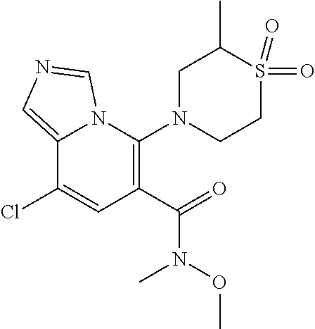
C12=CN=CN1C(N1CCS(=O)(=O)C(C)C1)=C(C(=O)N(OC)C)C=C2Cl
